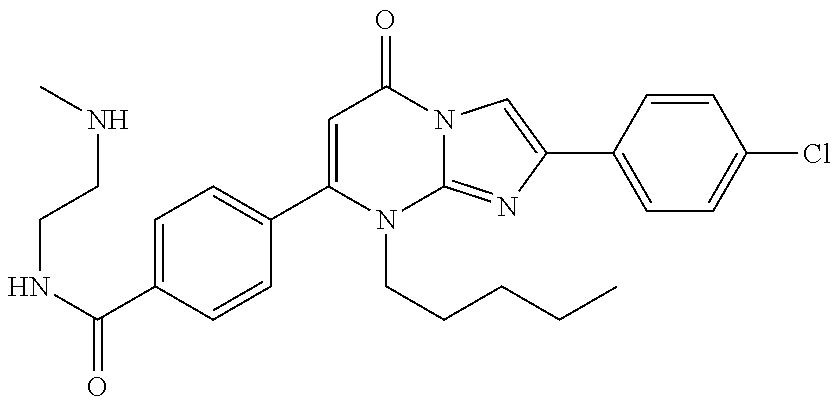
C(NC(=O)C1=CC=C(C2=CC(=O)N3C(=NC(C4=CC=C(Cl)C=C4)=C3)N2CCCCC)C=C1)CNC
